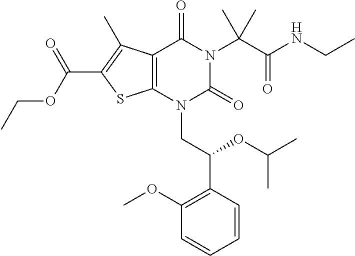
C1=CC(C(OC(C)C)CN2C(=O)N(C(C(=O)NCC)(C)C)C(=O)C3=C2SC(C(OCC)=O)=C3C)=C(OC)C=C1
